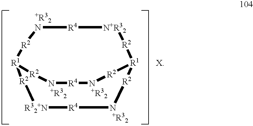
N1[R4][N+R32][R2][R1]2[R2][N +R32][R4][R32+N][R2][R1]([R2]1)[R2][N +R32][R4][N +R32][R2]2
